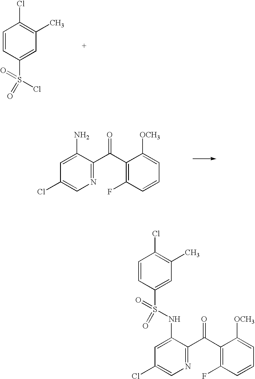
C1=CC(S(=O)(=O)Cl)=CC(C)=C1Cl.C1=C(N)C(C(C2=C(F)C=CC=C2[OCH3])=O)=NC=C1Cl.C1=CC(S(=O)(=O)NC2=CC(Cl)=CN=C2C(C2=C(F)C=CC=C2[OCH3])=O)=CC(C)=C1Cl
